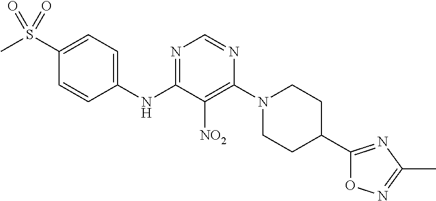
N1=C(NC2=CC=C(S(C)(=O)=O)C=C2)C([NO2])=C(N2CCC(C3=NC(C)=NO3)CC2)N=C1
